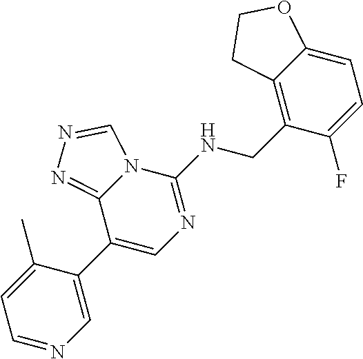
C1=NC=C(C2=CN=C(NCC3=C4C(=CC=C3F)OCC4)N3C2=NN=C3)C(C)=C1
